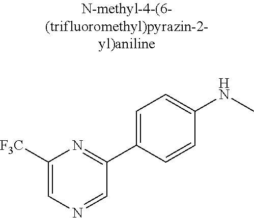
C1([F3C])=CN=CC(C2=CC=C(NC)C=C2)=N1
